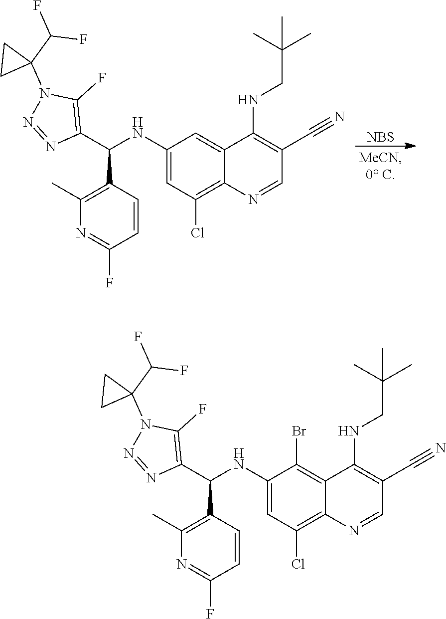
C1(C)=C(C(C2=C(F)N(C3(C(F)F)CC3)N=N2)NC2=CC(Cl)=C3C(=C2Br)C(NCC(C)(C)C)=C(C#N)C=N3)C=CC(F)=N1.C1(C)=C(C(C2=C(F)N(C3(C(F)F)CC3)N=N2)NC2=CC(Cl)=C3C(=C2)C(NCC(C)(C)C)=C(C#N)C=N3)C=CC(F)=N1.[NBS]
